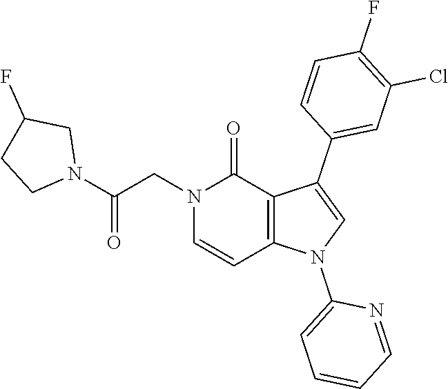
C1(F)=C(Cl)C=C(C2=CN(C3=CC=CC=N3)C3=C2C(=O)N(CC(N2CC(F)CC2)=O)C=C3)C=C1
